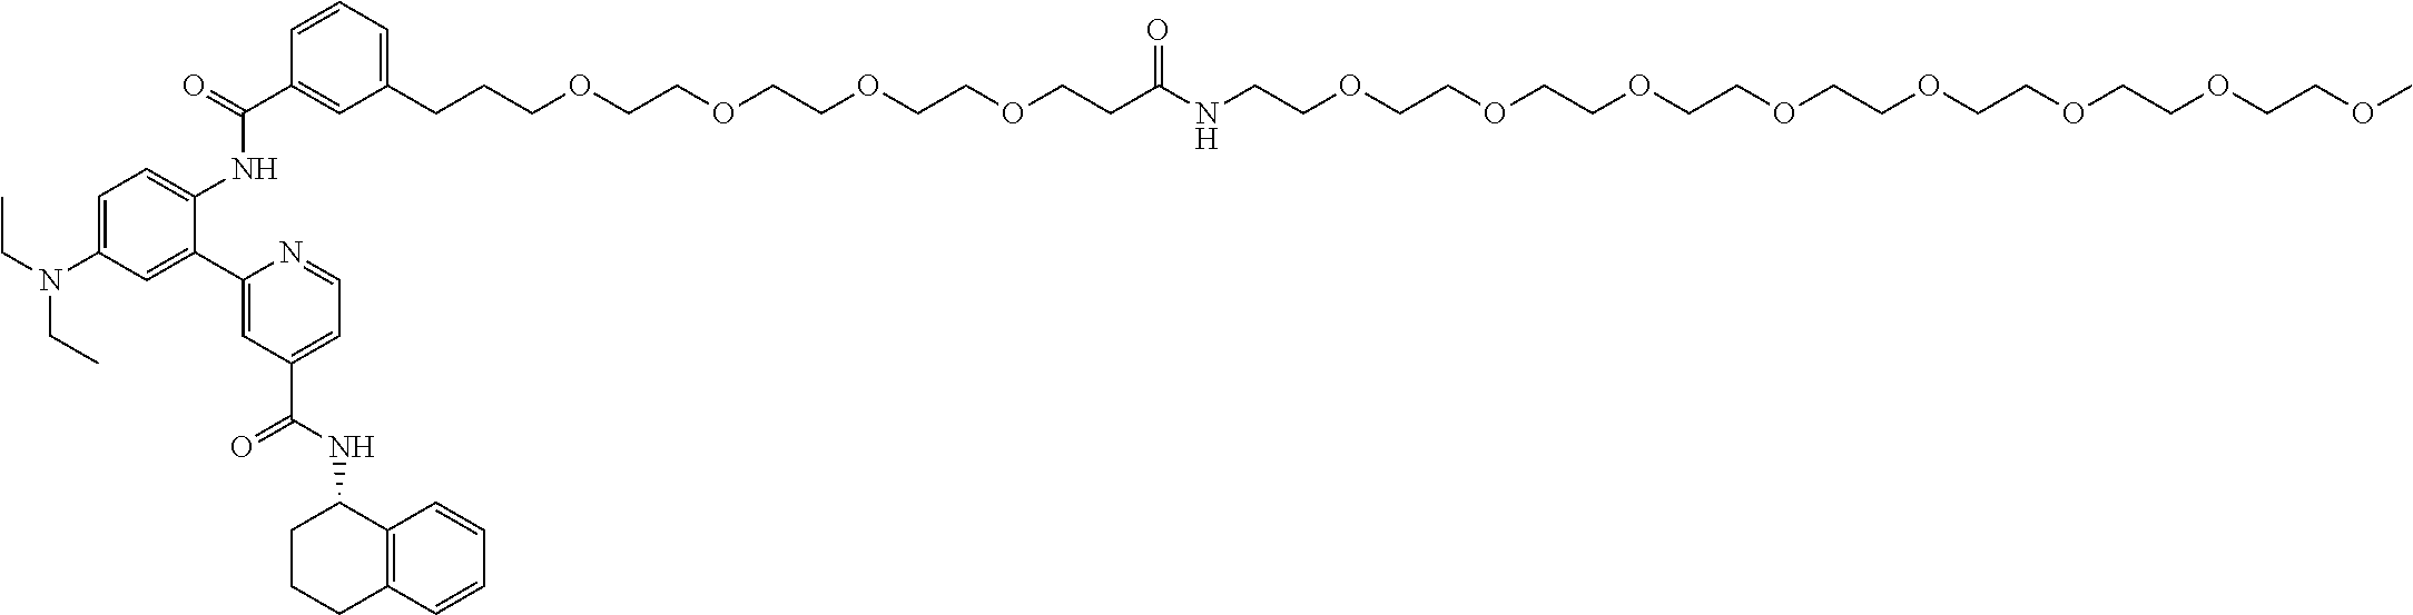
C1(CCCOCCOCCOCCOCCC(NCCOCCOCCOCCOCCOCCOCCOCCOC)=O)=CC=CC(C(=O)NC2=CC=C(N(CC)CC)C=C2C2=CC(C(=O)NC3CCCC4=C3C=CC=C4)=CC=N2)=C1
